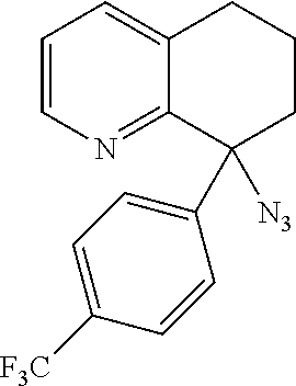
C1=CN=C2C(=C1)CCCC2(C1=CC=C([F3C])C=C1)[N3]
